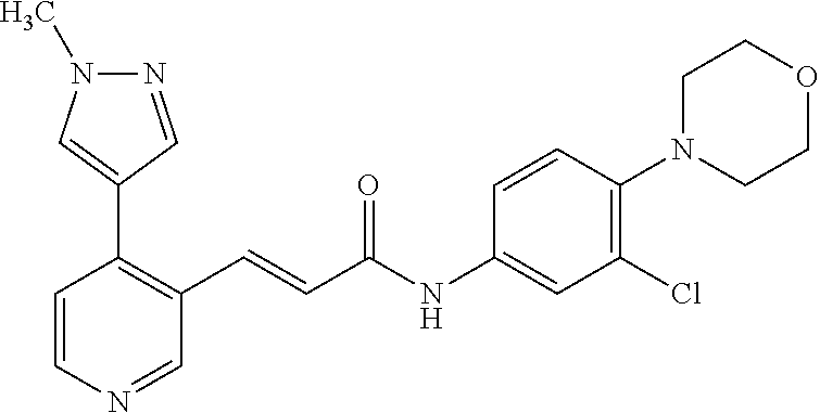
N1=CC(C2=C(C=CC(NC3=CC(Cl)=C(N4CCOCC4)C=C3)=O)C=NC=C2)=CN1C
